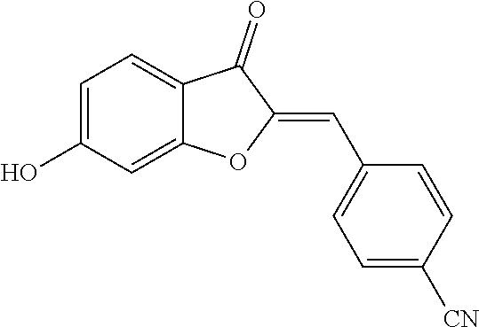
C1=C(O)C=C2C(=C1)C(=O)C(=CC1=CC=C([CN])C=C1)O2
